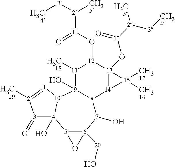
[5]12[6]([20]O)([7](O)[8]3[9](O)([10]4[4]1(O)[3](=O)[2]([H3C19])=[1]4)[11]([H3C18])[12](O[1]([2]([3][H3C4])[CH35])=O)[13]1(O[1]([2]([3][CH34])[H3C5])=O)[14]3[15]1([CH316])[CH317])O2
